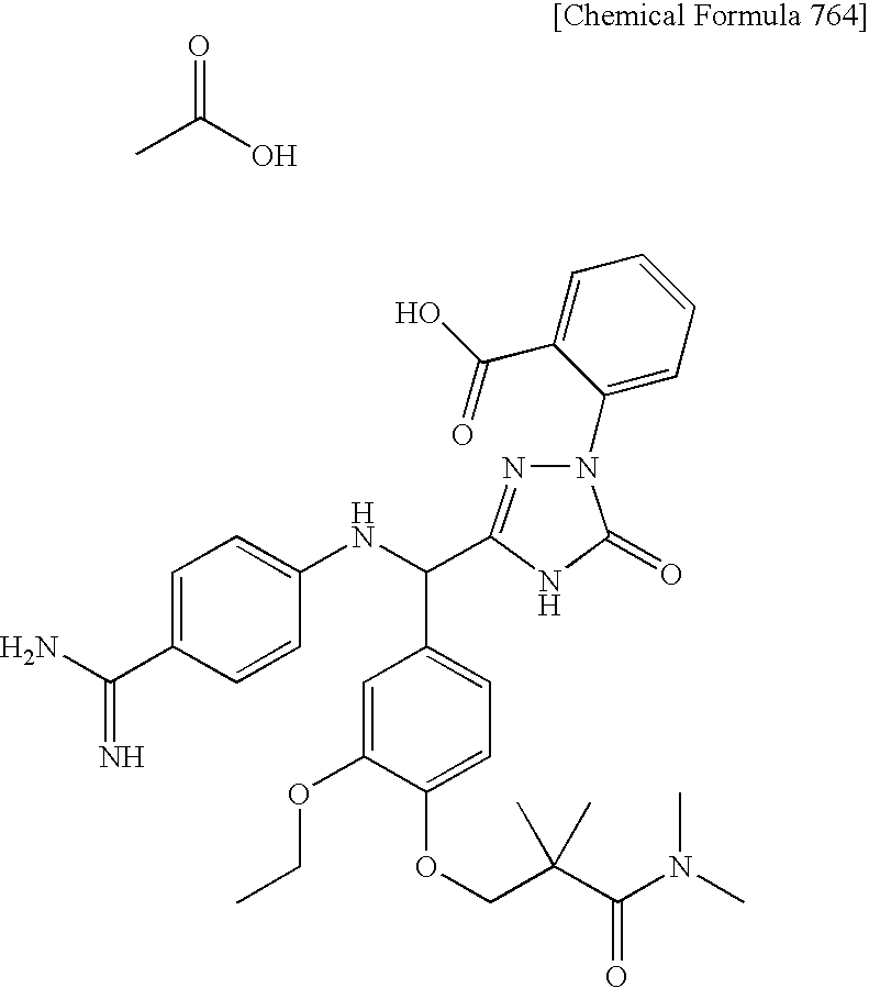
CC(O)=O.C1=C(C(=N)N)C=CC(NC(C2=CC=C(OCC(C(=O)N(C)C)(C)C)C(OCC)=C2)C2=NN(C3=CC=CC=C3C(O)=O)C(=O)N2)=C1
